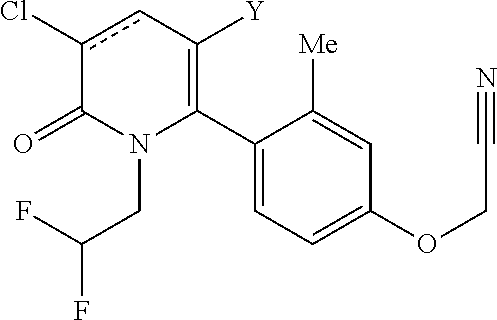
C1(C2=C([Y])cc(Cl)C(=O)N2CC(F)F)=CC=C(OCC#N)C=C1[Me]
